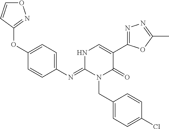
C1(OC2=NOC=C2)=CC=C(N=C2N(CC3=CC=C(Cl)C=C3)C(=O)C(C3=NN=C(C)O3)=CN2)C=C1
